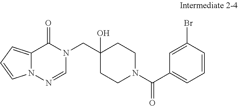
C12=CC=CN1N=CN(CC1(O)CCN(C(C3=CC=CC(Br)=C3)=O)CC1)C2=O
